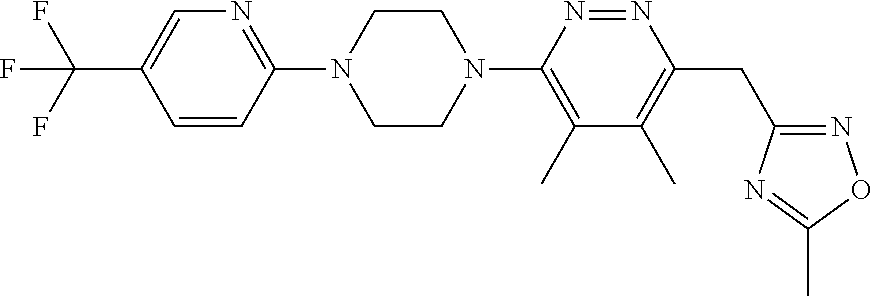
C(C1=CN=C(N2CCN(C3=C(C)C(C)=C(CC4=NOC(C)=N4)N=N3)CC2)C=C1)(F)(F)F
